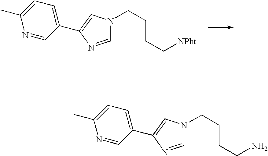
C1=NC(C2=CC=C(C)N=C2)=CN1CCCC[NPht].C1=NC(C2=CC=C(C)N=C2)=CN1CCCCN
